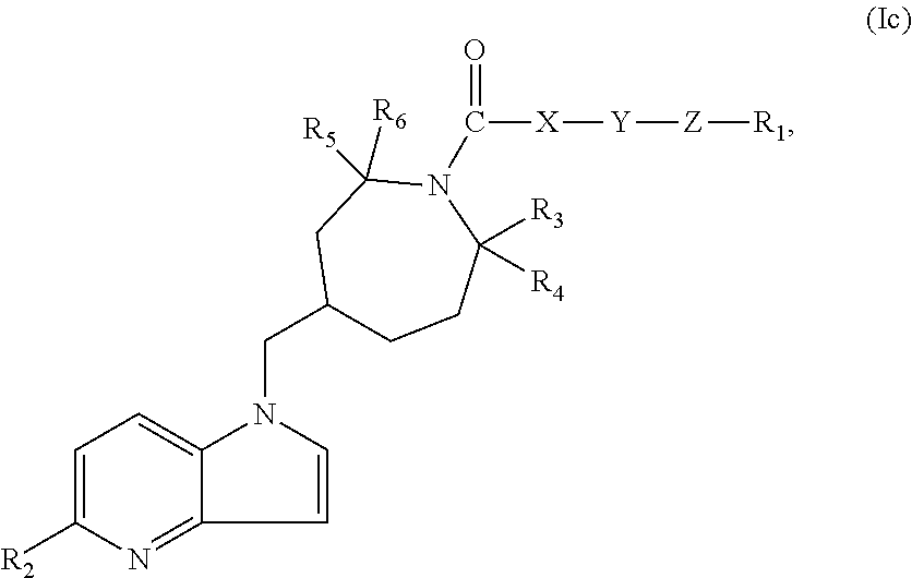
C1=C([R2])N=C2C(=C1)N(CC1CCC([R3])([R4])N(C([X][Y][Z][R1])=O)C([R5])([R6])C1)C=C2
